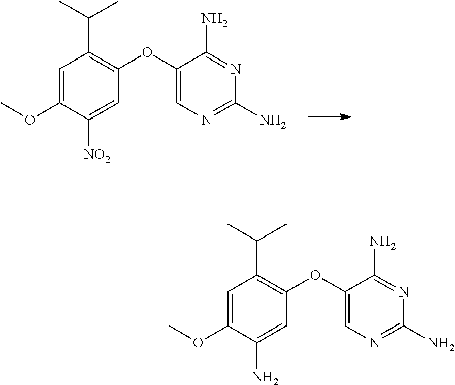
O(C1=C(C(C)C)C=C(OC)C([NO2])=C1)C1=CN=C(N)N=C1N.O(C1=C(C(C)C)C=C(OC)C(N)=C1)C1=CN=C(N)N=C1N
